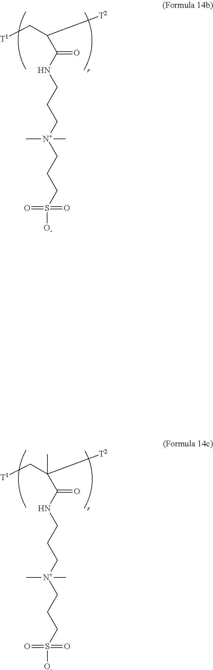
[T1]CC([T2])(C(NCCC[N+](CCCS(=O)(=O)[O-])(C)C)=O)C.[T1]CC([T2])C(NCCC[N+](CCCS(=O)(=O)[O-])(C)C)=O
